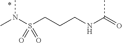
CN(S(CCCNC(=O)C)(=O)=O)C
